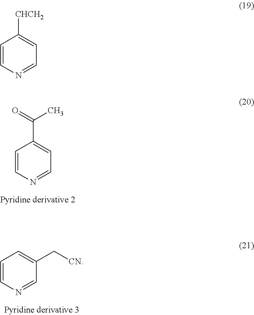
C1=CN=CC=C1C(C)=O.C1=CN=CC(C[CN])=C1.C1=CN=CC=C1[CHCH2]
